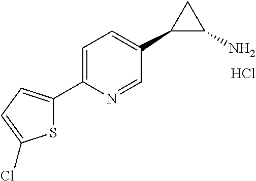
S1C(C2=CC=C(C3C(N)C3)C=N2)=CC=C1Cl.Cl
